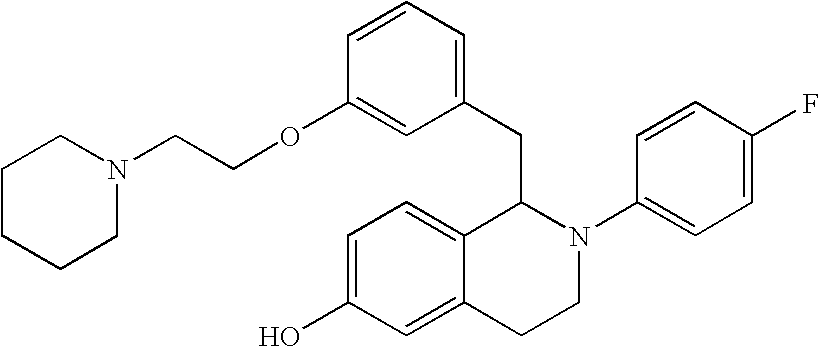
C1=CC(OCCN2CCCCC2)=CC(CC2C3=CC=C(O)C=C3CCN2C2=CC=C(F)C=C2)=C1
